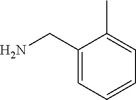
C1(CN)=CC=CC=C1C
